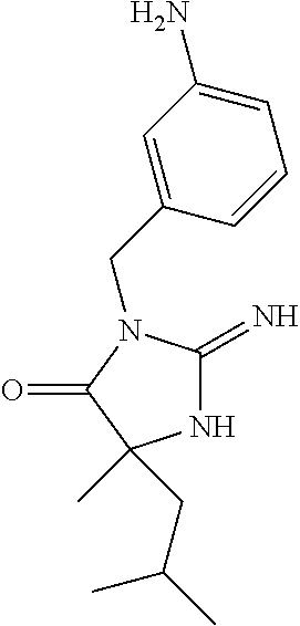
C(C1=CC(N)=CC=C1)N1C(=N)NC(C)(CC(C)C)C1=O
